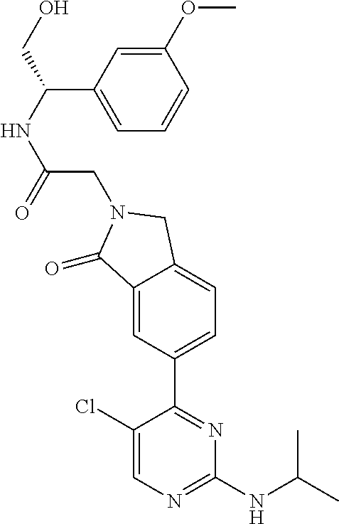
C1(Cl)=CN=C(NC(C)C)N=C1C1=CC=C2C(=C1)C(=O)N(CC(NC(CO)C1=CC=CC(OC)=C1)=O)C2
